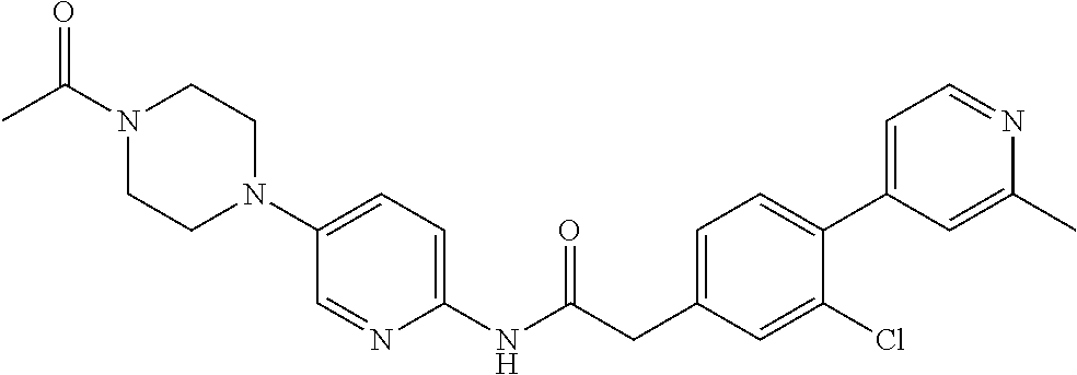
N1(C(C)=O)CCN(C2=CC=C(NC(CC3=CC=C(C4=CC=NC(C)=C4)C(Cl)=C3)=O)N=C2)CC1
